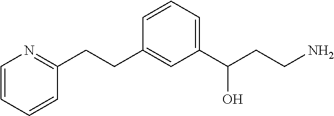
C(CC1=CC(C(CCN)O)=CC=C1)C1=NC=CC=C1
